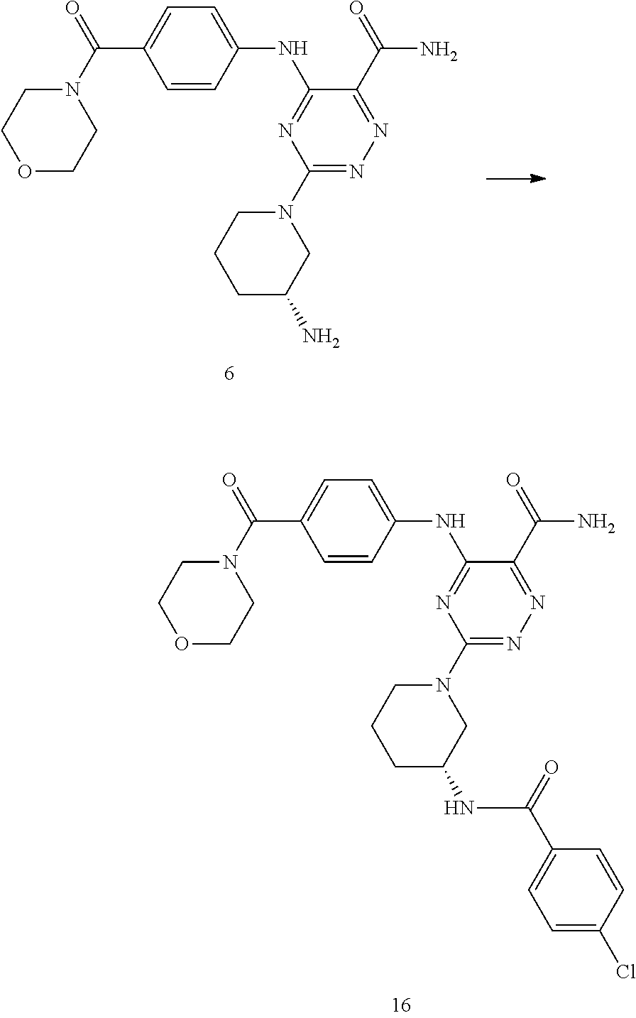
O1CCN(C(C2=CC=C(NC3=NC(N4CCCC(N)C4)=NN=C3C(N)=O)C=C2)=O)CC1.O1CCN(C(C2=CC=C(NC3=NC(N4CCCC(NC(C5=CC=C(Cl)C=C5)=O)C4)=NN=C3C(N)=O)C=C2)=O)CC1
